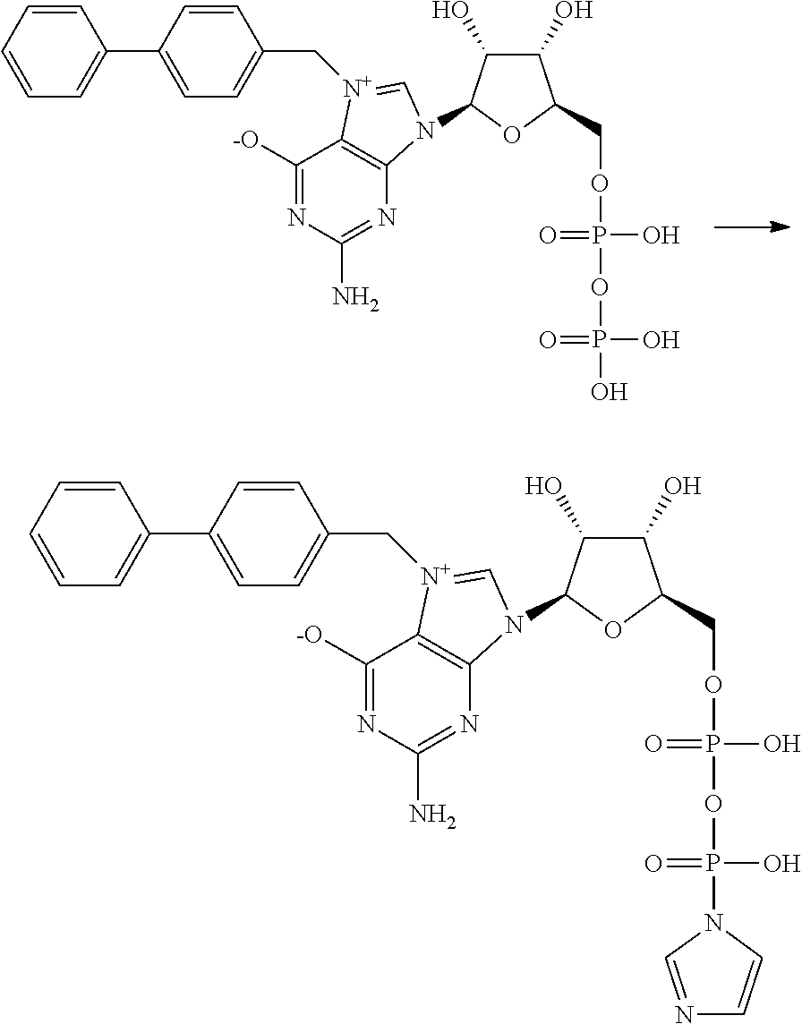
C1([-O])=NC(N)=NC2=C1[N+](CC1=CC=C(C3=CC=CC=C3)C=C1)=CN2C1C(O)C(O)C(COP(OP(O)(O)=O)(O)=O)O1.C1([-O])=NC(N)=NC2=C1[N+](CC1=CC=C(C3=CC=CC=C3)C=C1)=CN2C1C(O)C(O)C(COP(OP(N2C=NC=C2)(O)=O)(O)=O)O1
